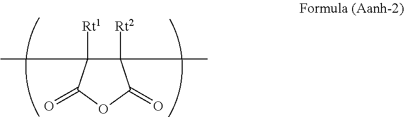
C1([Rt2])(C)C([Rt1])(C)C(=O)OC1=O
